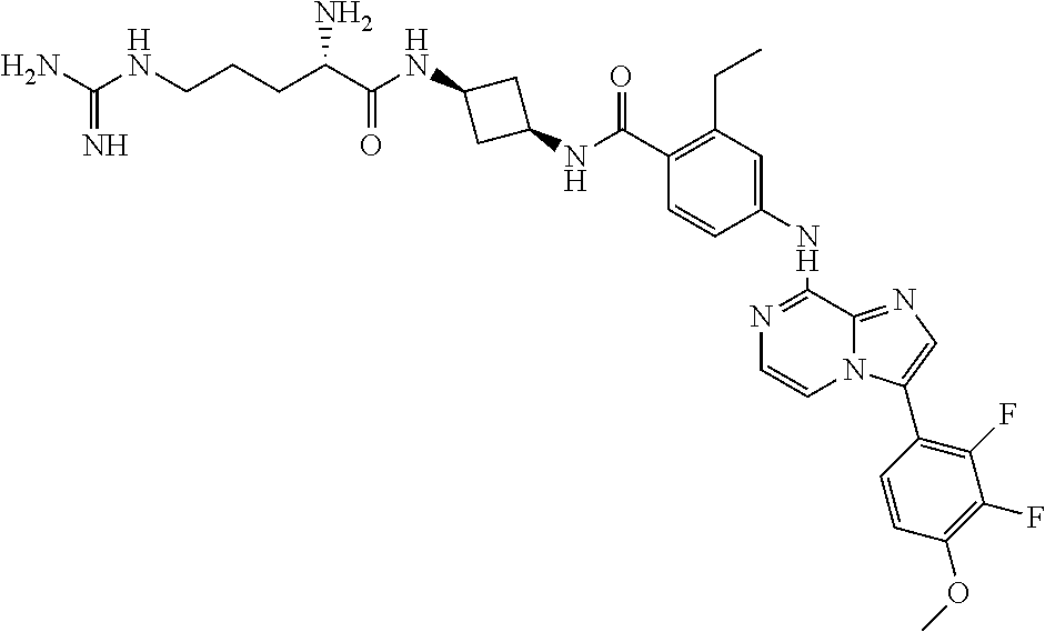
N1=C(NC2=CC(CC)=C(C(NC3CC(NC(C(CCCNC(N)=N)N)=O)C3)=O)C=C2)C2=NC=C(C3=C(F)C(F)=C(OC)C=C3)N2C=C1
